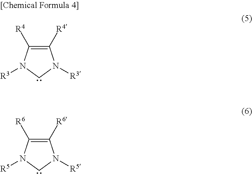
C1([R4])=C([R4])N([R3])CN1[R3].C1([R6])=C([R6])N([R5])CN1[R5]
